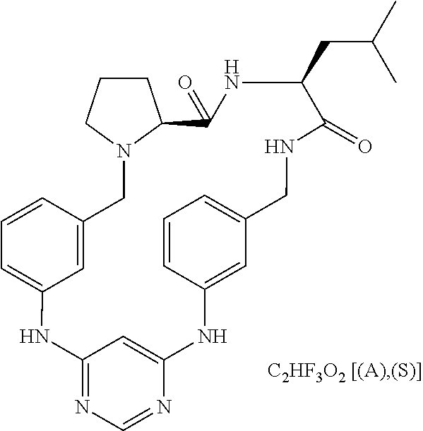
C1=CC2=CC(=C1)NC1=NC=NC(=C1)NC1=CC(=CC=C1)CNC(=O)C(CC(C)C)NC(=O)C1N(C2)CCC1
